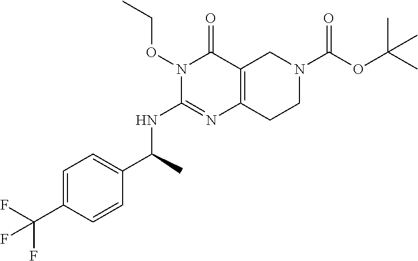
N1(OCC)C(NC(C)C2=CC=C(C(F)(F)F)C=C2)=NC2=C(C1=O)CN(C(OC(C)(C)C)=O)CC2
